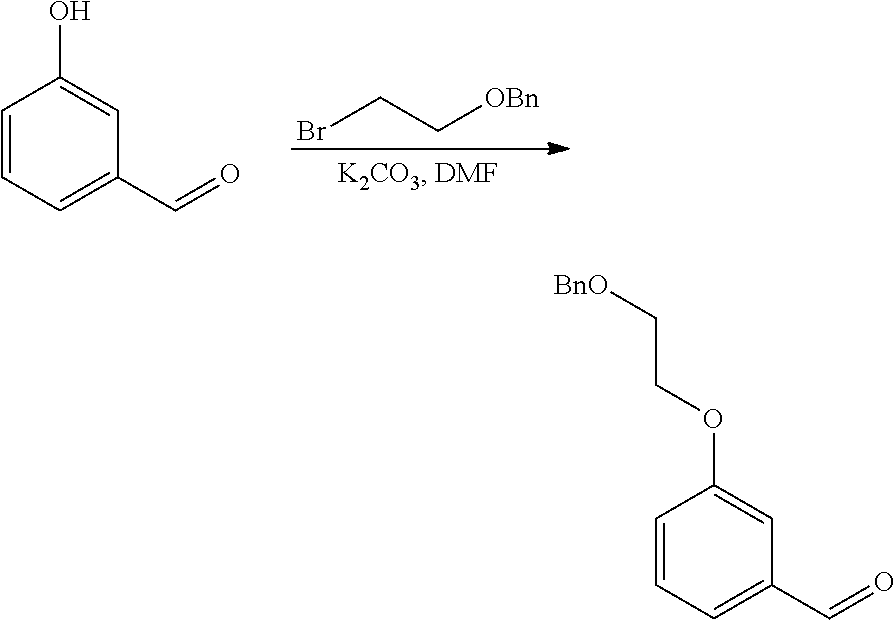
BrCC[OBn].C1=CC=C(C=O)C=C1O.C1=CC=C(C=O)C=C1OCC[BnO]
